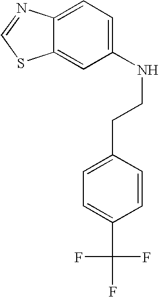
N(CCC1=CC=C(C(F)(F)F)C=C1)C1=CC=C2C(=C1)SC=N2
